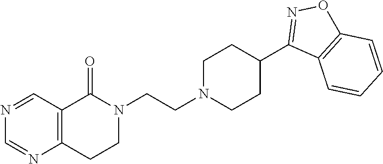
N1(CCN2CCC(C3=NOC4=C3C=CC=C4)CC2)C(=O)C2=C(CC1)N=CN=C2
